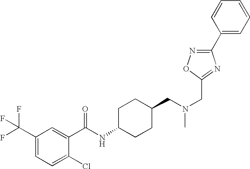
C1(C(F)(F)F)=CC=C(Cl)C(C(NC2CCC(CN(CC3=NC(C4=CC=CC=C4)=NO3)C)CC2)=O)=C1
